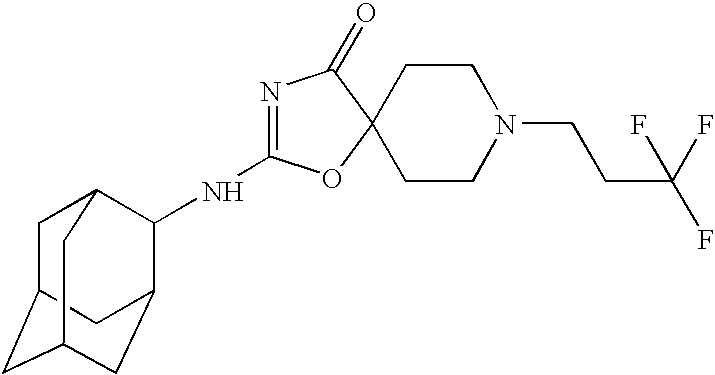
N1=C(NC2C3CC4CC(CC2C4)C3)OC2(C1=O)CCN(CCC(F)(F)F)CC2
